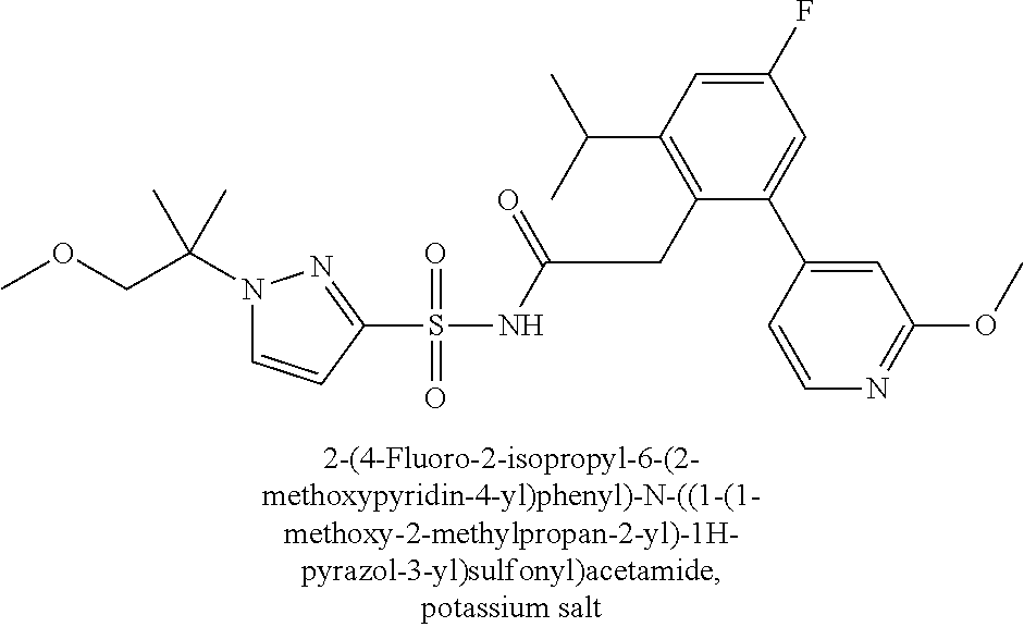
C1(CC(NS(C2=NN(C(COC)(C)C)C=C2)(=O)=O)=O)=C(C(C)C)C=C(F)C=C1C1=CC(OC)=NC=C1
